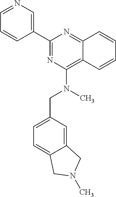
C1=CC2=NC(C3=CN=CC=C3)=NC(N(C)CC3=CC=C4C(=C3)CN(C)C4)=C2C=C1
